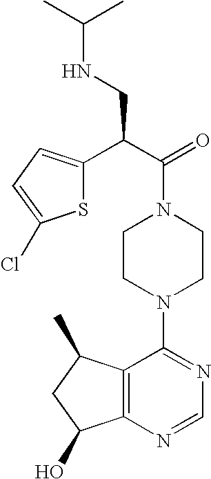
C(N1CCN(C2=NC=NC3=C2C(C)CC3O)CC1)(C(CNC(C)C)C1=CC=C(Cl)S1)=O
